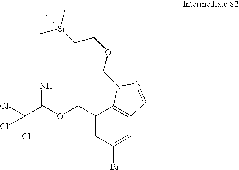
C1(C(OC(C(Cl)(Cl)Cl)=N)C)=CC(Br)=CC2=C1N(COCC[Si](C)(C)C)N=C2
